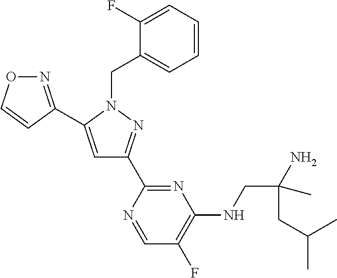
N1=C(C2=CC(C3=NC(NCC(N)(C)CC(C)C)=C(F)C=N3)=NN2CC2=CC=CC=C2F)C=CO1
